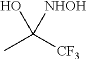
CC([CF3])(O)[NHOH]
